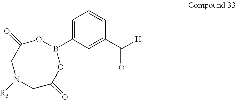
C1=CC=C(B2OC(=O)CN([R3])CC(=O)O2)C=C1C([H])=O
